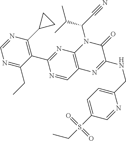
N1=C(CC)C(C2=NC3=C(C=N2)N=C(NCC2=CC=C(S(CC)(=O)=O)C=N2)C(=O)N3C(C#N)C(C)C)=C(C2CC2)N=C1
